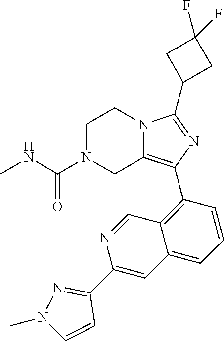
C1N(C(NC)=O)CC2=C(C3=C4C(=CC=C3)C=C(C3=NN(C)C=C3)N=C4)N=C(C3CC(F)(F)C3)N2C1
